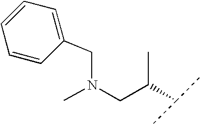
N(CC(C(C)C)C)(CC1=CC=CC=C1)C
